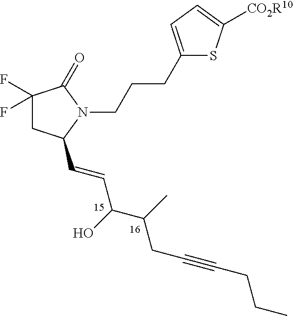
C1(F)(F)CC(C=CC(C(C)CC#CCCC)O)N(CCCC2=CC=C([CO2R10])S2)C1=O
